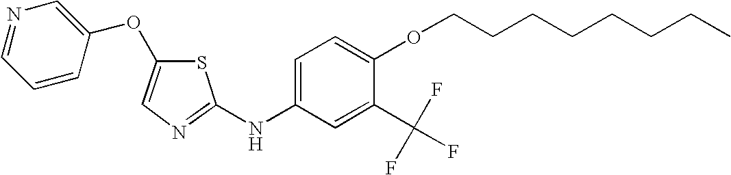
C1=C(OC2=CN=CC=C2)SC(NC2=CC=C(OCCCCCCCC)C(C(F)(F)F)=C2)=N1
